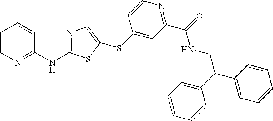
C1=CN=C(NC2=NC=C(SC3=CC(C(NCC(C4=CC=CC=C4)C4=CC=CC=C4)=O)=NC=C3)S2)C=C1
